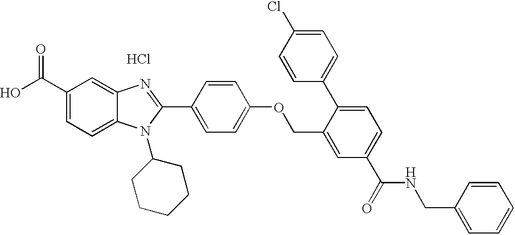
OC(C1=CC=C2C(=C1)N=C(C1=CC=C(OCC3=CC(C(=O)NCC4=CC=CC=C4)=CC=C3C3=CC=C(Cl)C=C3)C=C1)N2C1CCCCC1)=O.Cl
